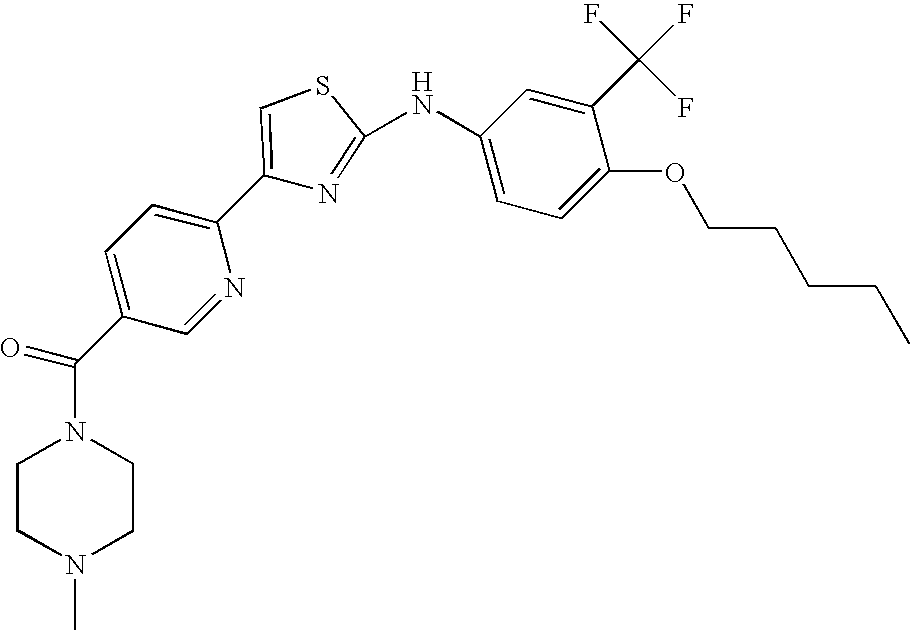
C1=C(C(N2CCN(C)CC2)=O)C=NC(C2=CSC(NC3=CC=C(OCCCCC)C(C(F)(F)F)=C3)=N2)=C1
